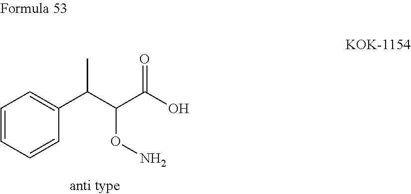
C1=CC=C(C(C(C(O)=O)ON)C)C=C1
